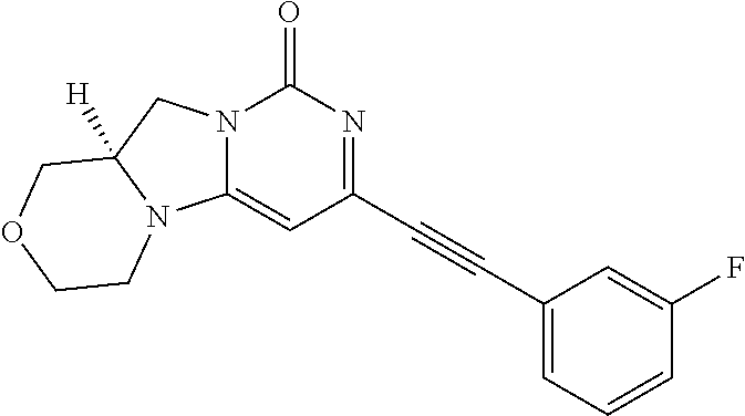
C(C1=NC(=O)N2C(=C1)N1C([H])(C2)COCC1)#CC1=CC=CC(F)=C1
